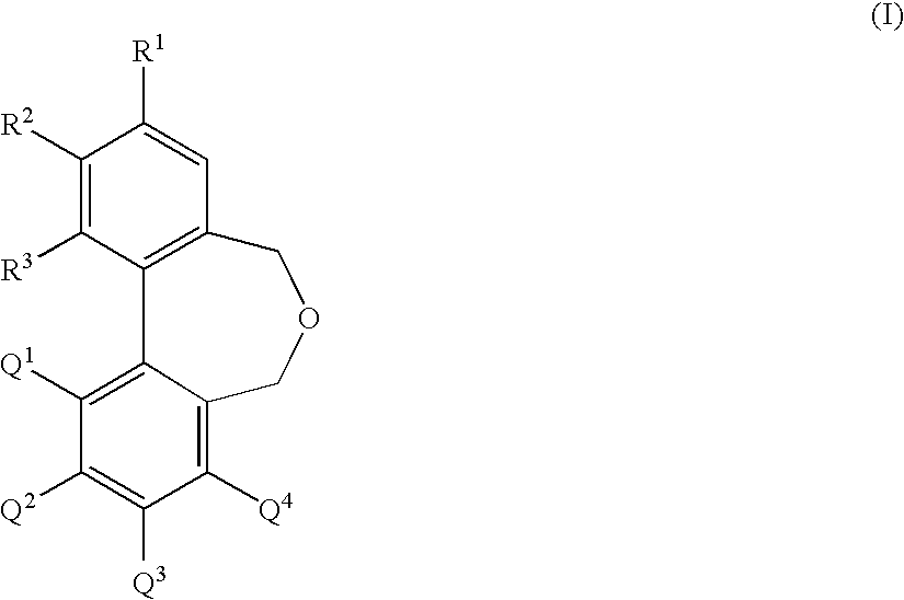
C12=C(COCC3=C([Q4])C([Q3])=C([Q2])C([Q1])=C13)C=C([R1])C([R2])=C2[R3]
